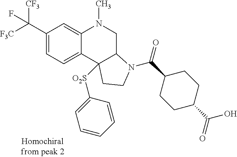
C1(C([F3C])([CF3])F)=CC=C2C(=C1)N(C)CC1C2([O2S]C2=CC=CC=C2)CCN1C(=O)C1CCC(C(=O)O)CC1
